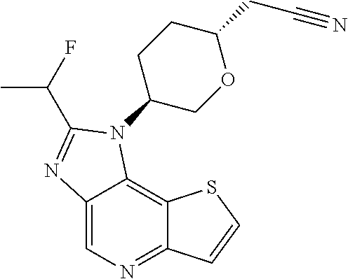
C12=CN=C3C(=C1N(C1CCC(CC#N)OC1)C(C(F)C)=N2)SC=C3
